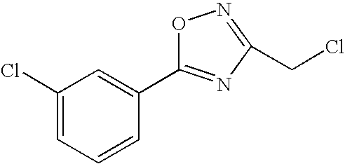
C1=C(Cl)C=C(C2=NC(CCl)=NO2)C=C1
